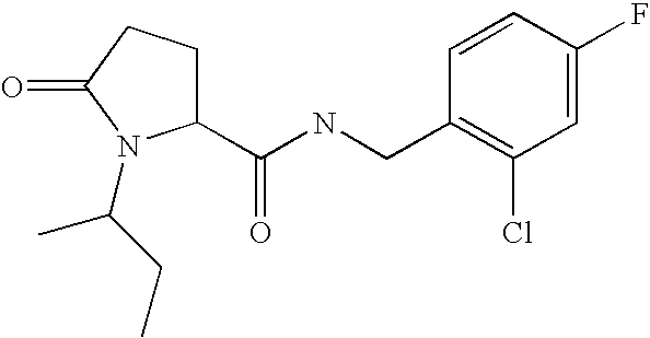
C(NCC1=C(Cl)C=C(F)C=C1)(=O)C1CCC(=O)N1C(CC)C
